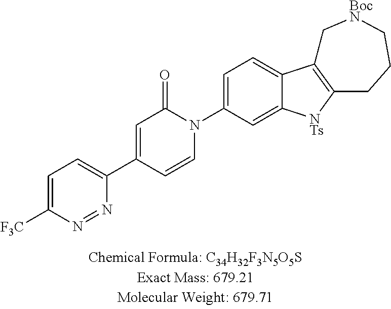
C1=C([F3C])N=NC(C2=CC(=O)N(C3=CC=C4C(=C3)[NTs]C3=C4C[BocN]CCC3)C=C2)=C1
